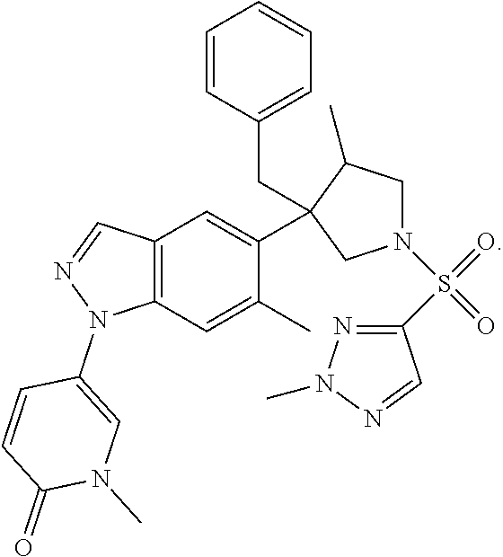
N1(C)C=C(N2N=CC3=C2C=C(C)C(C2(CC4=CC=CC=C4)C(C)CN(S(C4=NN(C)N=C4)(=O)=O)C2)=C3)C=CC1=O
